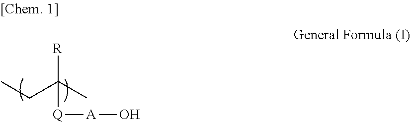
[R]C(C)(CC)[Q][A]O
